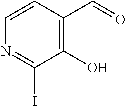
C1(O)=C(C=O)C=CN=C1I
